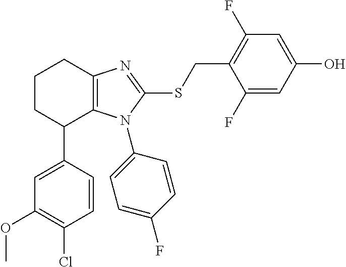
C1(N2C3=C(CCCC3C3=CC(OC)=C(Cl)C=C3)N=C2SCC2=C(F)C=C(O)C=C2F)=CC=C(F)C=C1
